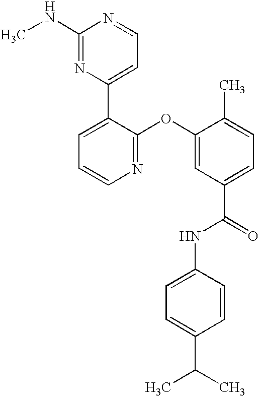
N1=C(OC2=CC(C(=O)NC3=CC=C(C(C)C)C=C3)=CC=C2C)C(C2=CC=NC(NC)=N2)=CC=C1
